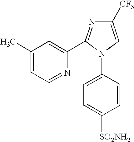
C1(C)=CC=NC(C2=NC([CF3])=CN2C2=CC=C([SO2NH2])C=C2)=C1
